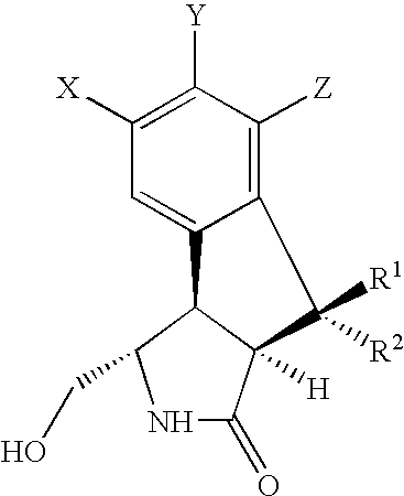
C1=C2C(=C([Z])C([Y])=C1[X])C([R1])([R2])C1([H])C(=O)NC(CO)C21
